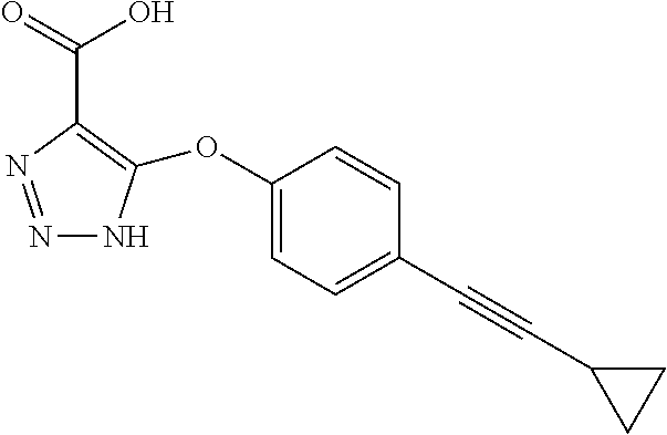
N1=NC(C(O)=O)=C(OC2=CC=C(C#CC3CC3)C=C2)N1
